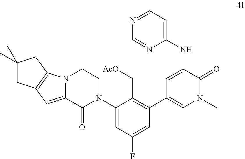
C1(NC2=CC(C3=C(C[AcO])C(N4CCN5C(=CC6=C5CC(C)(C)C6)C4=O)=CC(F)=C3)=CN(C)C2=O)=CC=NC=N1
